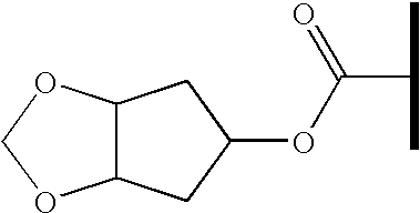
C12C(CC(OC(C(C)C)=O)C1)OCO2
